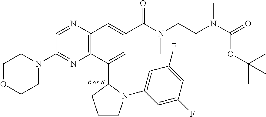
C12=C(C(C3CCCN3C3=CC(F)=CC(F)=C3)=CC(C(N(CCN(C(=O)OC(C)(C)C)C)C)=O)=C1)N=C(N1CCOCC1)C=N2
